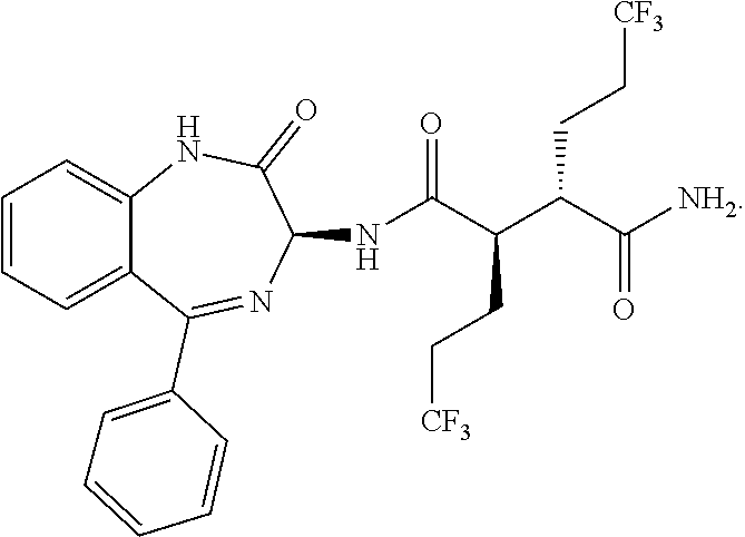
C12=CC=CC=C1C(C1=CC=CC=C1)=NC(NC(C(C(C([NH2])=O)CC[CF3])CC[CF3])=O)C(=O)N2
